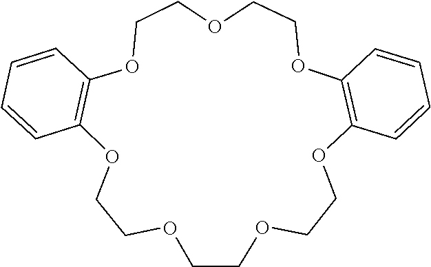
O1CCOCCOCCOC2=C(OCCOCCOC3=C1C=CC=C3)C=CC=C2
